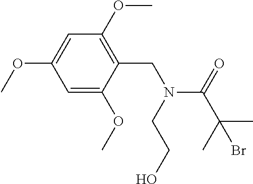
C1=C(OC)C(CN(C(C(C)(Br)C)=O)CCO)=C(OC)C=C1OC
